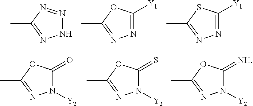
CC1=NNN=N1.CC1=NN=C([Y1])O1.CC1=NN=C([Y1])S1.CC1=NN([Y2])C(=O)O1.CC1=NN([Y2])C(=S)O1.CC1=NN([Y2])C(=[NH])O1
